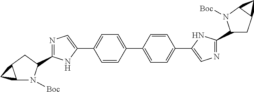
C1=CC(C2=CC=C(C3=CN=C(C4CC5C(N4[Boc])C5)N3)C=C2)=CC=C1C1=CN=C(C2CC3C(C3)N2[Boc])N1
